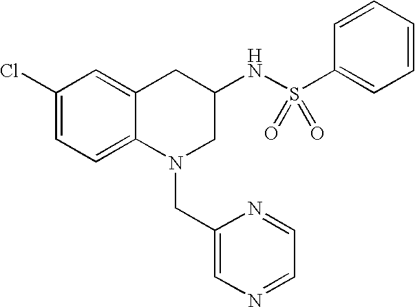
C1(Cl)=CC=C2C(=C1)CC(NS(=O)(C1=CC=CC=C1)=O)CN2CC1=CN=CC=N1
